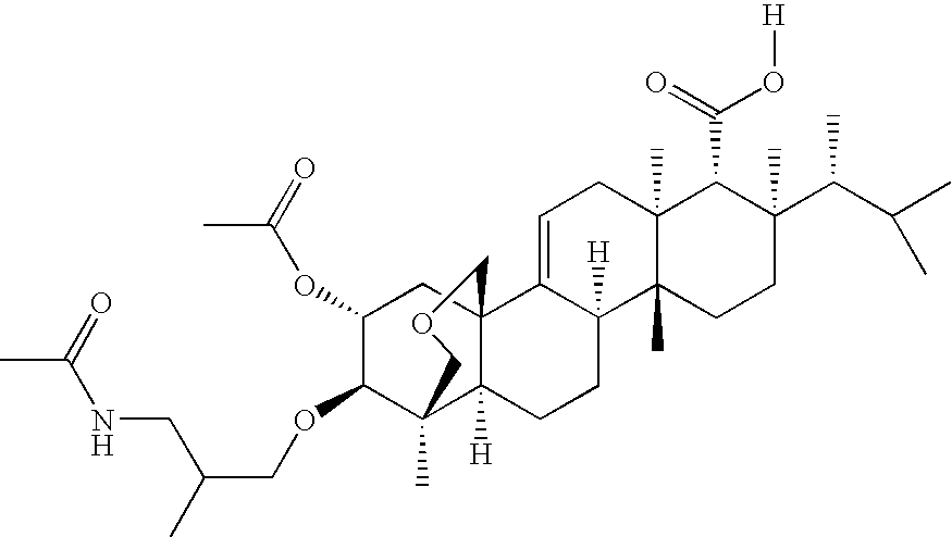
C1=C2C([H])(C3(C)C(C)(C1)C(C(=O)O[H])C(C(C(C)C)C)(C)CC3)CCC1([H])C3(C)C(OCC(C)CNC(C)=O)C(OC(C)=O)CC21COC3
